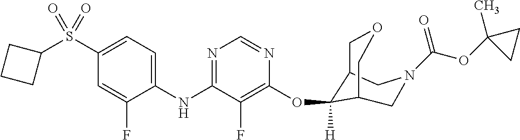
C1(S(C2CCC2)(=O)=O)=CC=C(NC2=NC=NC(OC3([H])C4COCC3CN(C(OC3(C)CC3)=O)C4)=C2F)C(F)=C1
